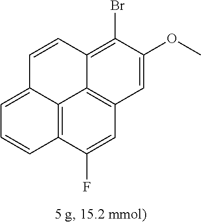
C12=C3C(F)=CC4=C1C(=C(Br)C(OC)=C4)C=CC2=CC=C3
